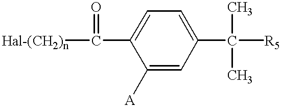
C(C1=CC=C(C([R5])(C)C)C=C1[A])(=O)[Hal-(CH2)n]
